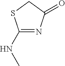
C1(NC)=NC(=O)CS1
